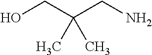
OCC(CN)(C)C
